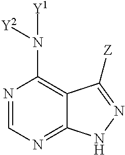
N1=CN=C2C(=C1N([Y2])[Y1])C([Z])=NN2
